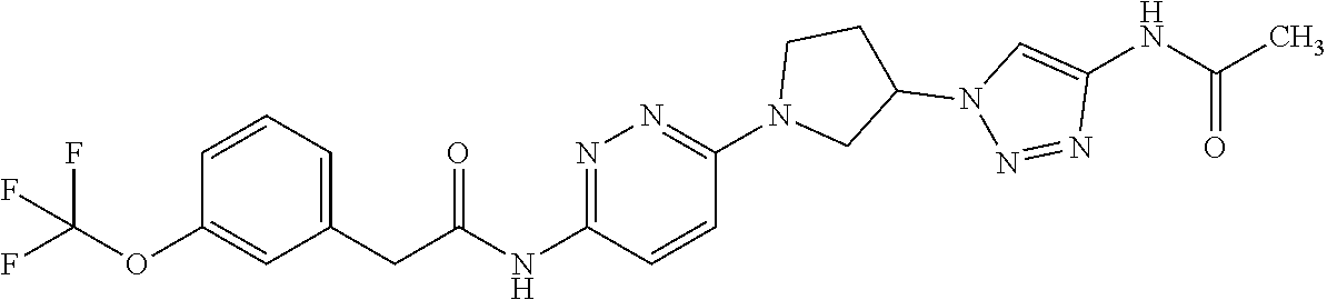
C1=CC=C(CC(NC2=NN=C(N3CC(N4N=NC(NC(C)=O)=C4)CC3)C=C2)=O)C=C1OC(F)(F)F
